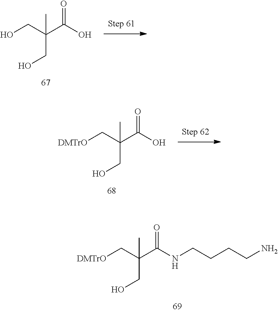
[DMTrO]CC(C(NCCCCN)=O)(CO)C.OCC(C(O)=O)(CO)C.[DMTrO]CC(C(O)=O)(CO)C
